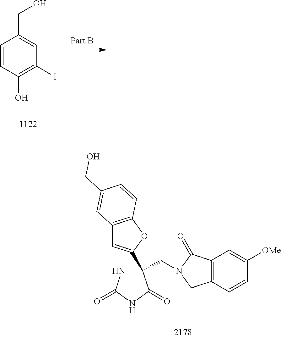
C1=CC(O)=C(I)C=C1CO.N1C(=O)NC(=O)C1(C1=CC2=C(O1)C=CC(CO)=C2)CN1CC2=C(C1=O)C=C([OMe])C=C2
